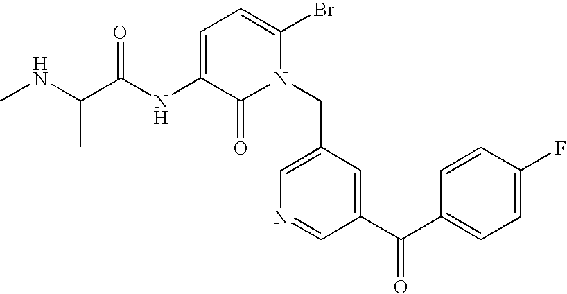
C1=C(NC(C(NC)C)=O)C(=O)N(CC2=CN=CC(C(C3=CC=C(F)C=C3)=O)=C2)C(Br)=C1
